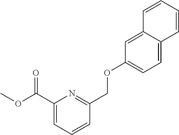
C1(C(OC)=O)=CC=CC(COC2=CC=C3C(=C2)C=CC=C3)=N1
